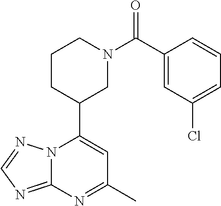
N12C(=NC=N1)N=C(C)C=C2C1CN(C(=O)C2=CC(Cl)=CC=C2)CCC1
